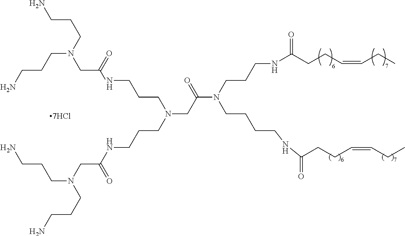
N(CC(N(CCCNC(CCC=CCC)=O)CCCCNC(CCC=CCC)=O)=O)(CCCNC(CN(CCCN)CCCN)=O)CCCNC(CN(CCCN)CCCN)=O
